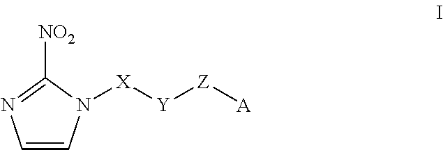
C1=CN=C([NO2])N1[X][Y][Z][A]
